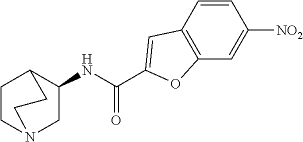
C1=CC2=C(C=C1[NO2])OC(C(NC1CN3CCC1CC3)=O)=C2
